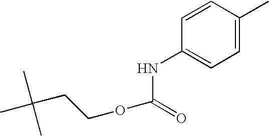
C1=C(C)C=CC(NC(OCCC(C)(C)C)=O)=C1
